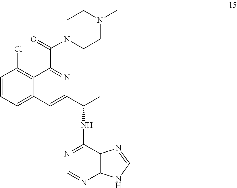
C1=CC(Cl)=C2C(=C1)C=C(C(C)NC1=NC=NC3=C1N=CN3)N=C2C(N1CCN(C)CC1)=O
